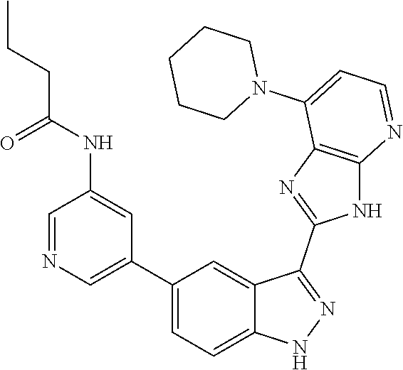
C1=NC=C(C2=CC=C3C(=C2)C(C2=NC4=C(N2)N=CC=C4N2CCCCC2)=NN3)C=C1NC(CCC)=O
